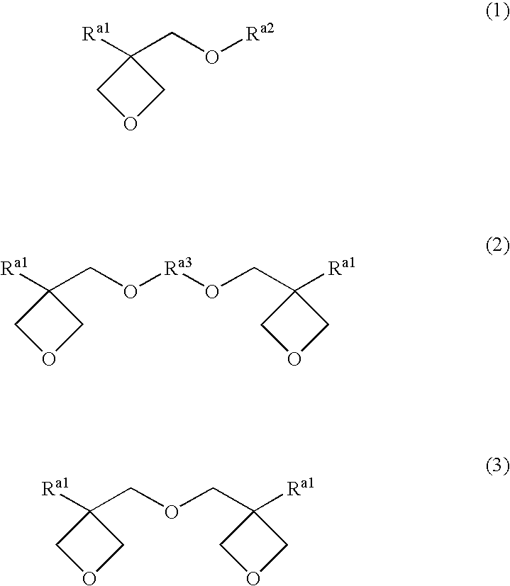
C1OCC1([Ra1])CO[Ra3]OCC1([Ra1])COC1.C1OCC1(COCC1([Ra1])COC1)[Ra1].C1OCC1([Ra1])CO[Ra2]
